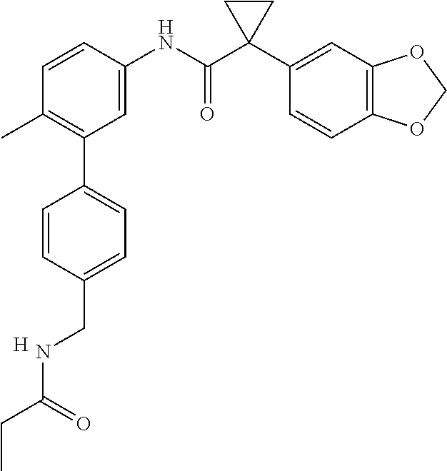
C1=C(NC(C2(C3=CC4=C(C=C3)OCO4)CC2)=O)C=CC(C)=C1C1=CC=C(CNC(=O)CC)C=C1.[H]
